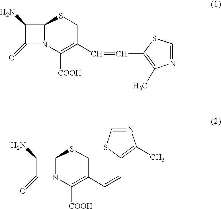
C1(N)C(=O)N2C1SCC(C=CC1=C(C)N=CS1)=C2[COOH].C1(N)C(=O)N2C1SCC(C=CC1=C(C)N=CS1)=C2[COOH]
